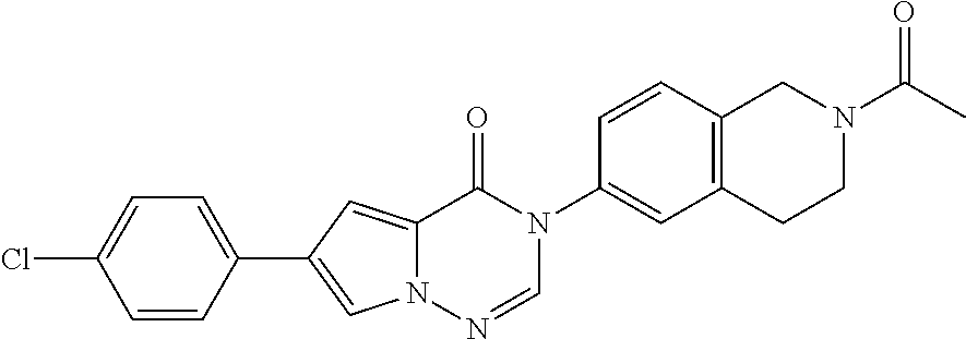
C12=CC(C3=CC=C(Cl)C=C3)=CN1N=CN(C1=CC3=C(C=C1)CN(C(C)=O)CC3)C2=O
